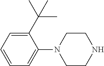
C1(C(C)(C)C)=CC=CC=C1N1CCNCC1
